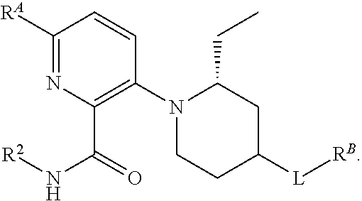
C1([RA])=NC(C(=O)N[R2])=C(N2CCC([L][RB])CC2CC)C=C1
